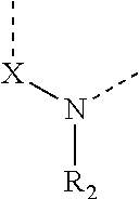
C[X]N(C)[R2]
